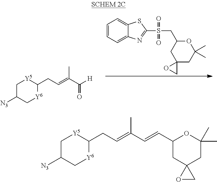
C1C([N3])C[Y6]C(CC=C(C=CC2OC(C)(C)CC3(C2)OC3)C)[Y5]1.C1C([N3])C[Y6]C(CC=C(C([H])=O)C)[Y5]1.C1=CC=C2C(=C1)SC(S(=O)(=O)CC1OC(C)(C)CC3(C1)CO3)=N2
